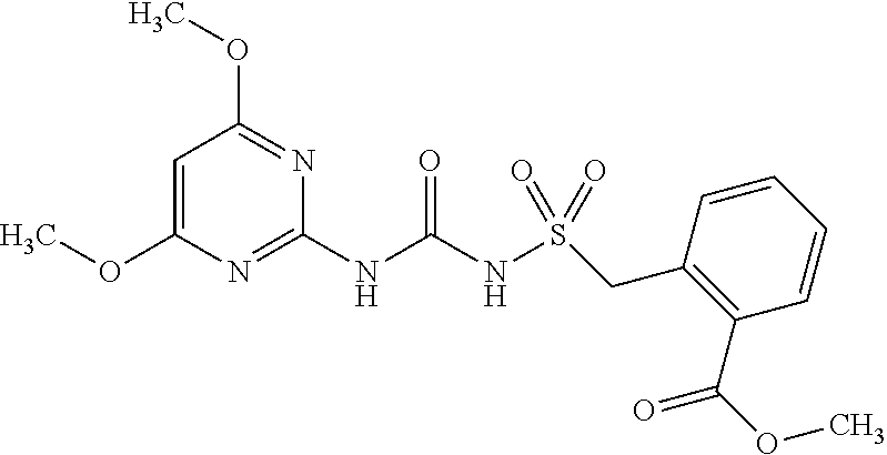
C1=C(OC)N=C(NC(NS(=O)(=O)CC2=C(C(=O)OC)C=CC=C2)=O)N=C1OC
